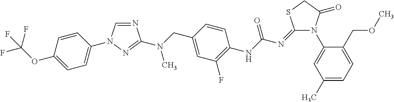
N1(C2=CC(C)=CC=C2COC)C(=O)CSC1=NC(NC1=C(F)C=C(CN(C2=NN(C3=CC=C(OC(F)(F)F)C=C3)C=N2)C)C=C1)=O
